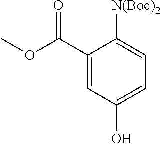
C1(C(OC)=O)=CC(O)=CC=C1[N(Boc)2]
